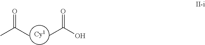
[Cy1].CC(C)=O.CC(=O)O
